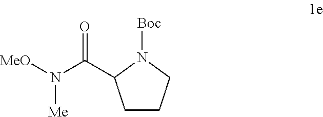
N([Me])(C(=O)C1CCCN1[Boc])[MeO]
